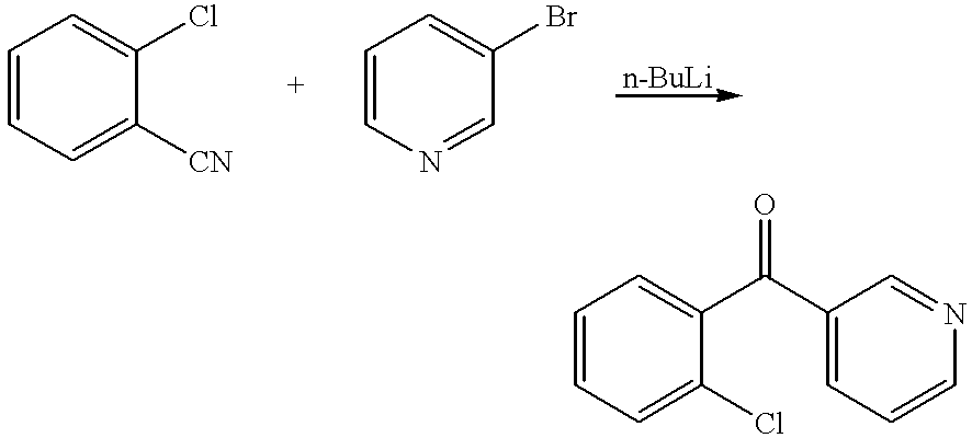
C1=CC=C([CN])C(Cl)=C1.C1=CN=CC(Br)=C1.C1=CC=C(Cl)C(C(C2=CC=CN=C2)=O)=C1
